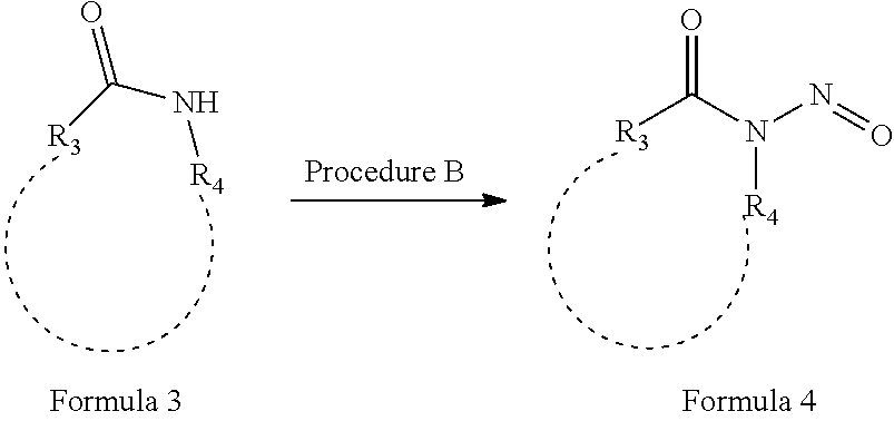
[R3]C(N[R4])=O.[R3]C(N(N=O)[R4])=O
